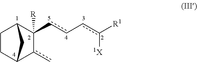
C1C2c(c)C(cc-cc([R1])[1X])([R])C(C1)C2
